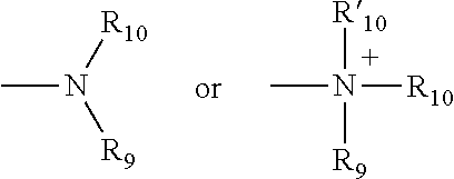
CN([R9])[R10].CN([R10])([R10])[R9]
